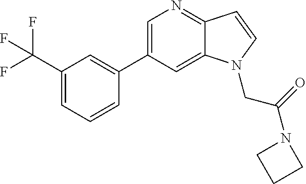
C1=C(C2=CC(C(F)(F)F)=CC=C2)C=C2C(=N1)C=CN2CC(N1CCC1)=O
